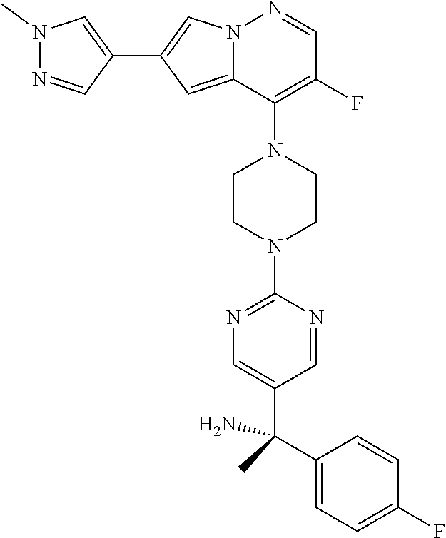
C1CN(C2=NC=C(C(C)(C3=CC=C(F)C=C3)N)C=N2)CCN1C1=C(F)C=NN2C1=CC(C1=CN(C)N=C1)=C2
